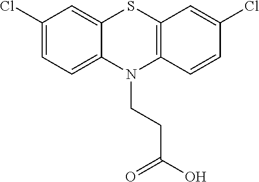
C1(Cl)=CC=C2C(=C1)SC1=C(N2CCC(O)=O)C=CC(Cl)=C1
